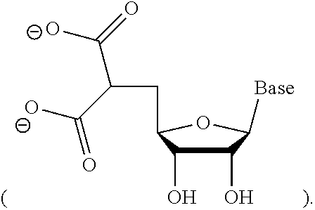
C1(O)C(O)C(CC(C([O-])=O)C(=O)[O-])OC1[Base]
